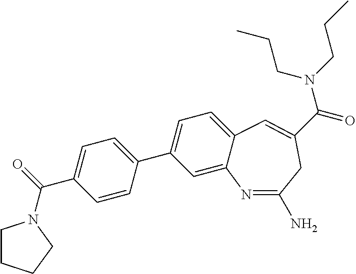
C1CCN(C(=O)C2=CC=C(C3=CC=C4C(=C3)N=C(N)CC(C(=O)N(CCC)CCC)=C4)C=C2)C1
